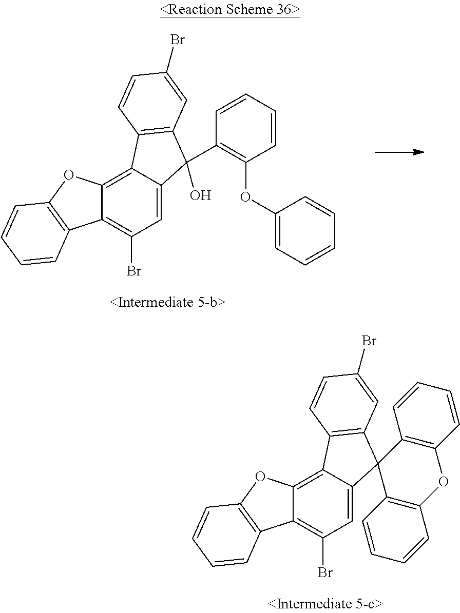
C1=C2C(=C3C(=C1Br)C1=C(O3)C=CC=C1)C1=C(C=C(Br)C=C1)C21C2=C(C=CC=C2)OC2=C1C=CC=C2.C1=C2C(=C3C(=C1Br)C1=C(O3)C=CC=C1)C1=C(C2(C2=C(OC3=CC=CC=C3)C=CC=C2)O)C=C(Br)C=C1
